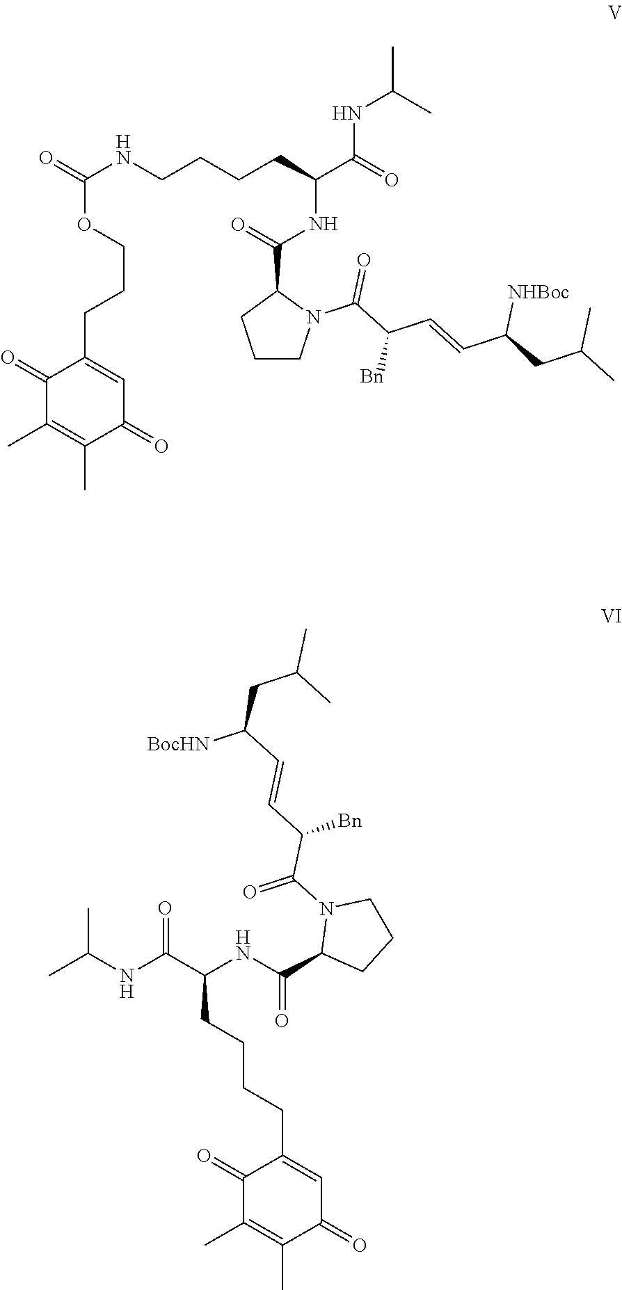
O(C(NCCCCC(C(=O)NC(C)C)NC(C1CCCN1C(C(C=CC(CC(C)C)[NHBoc])[Bn])=O)=O)=O)CCCC1=CC(=O)C(C)=C(C)C1=O.C1(=O)C(C)=C(C)C(=O)C=C1CCCCC(C(NC(C)C)=O)NC(C1CCCN1C(=O)C(C=CC([BocHN])CC(C)C)[Bn])=O
